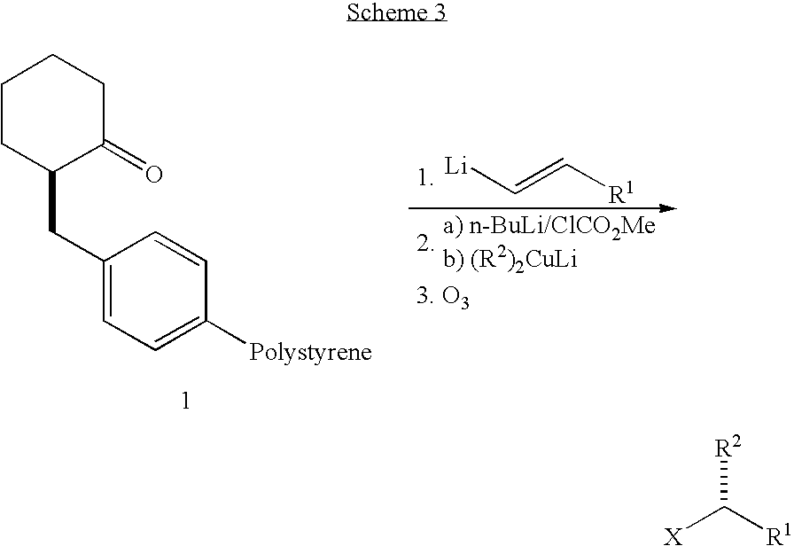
C1CC(CC2=CC=C([Polystyrene])C=C2)C(=O)CC1.[Li]C=C[R1].[X]C([R1])[R2]
